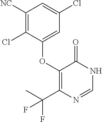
C1(OC2=CC(Cl)=CC([NC])=C2Cl)=C(C(F)(C)F)N=CNC1=O
